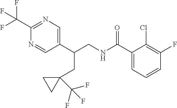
C1(C(CNC(C2=CC=CC(F)=C2Cl)=O)CC2(C(F)(F)F)CC2)=CN=C(C(F)(F)F)N=C1
